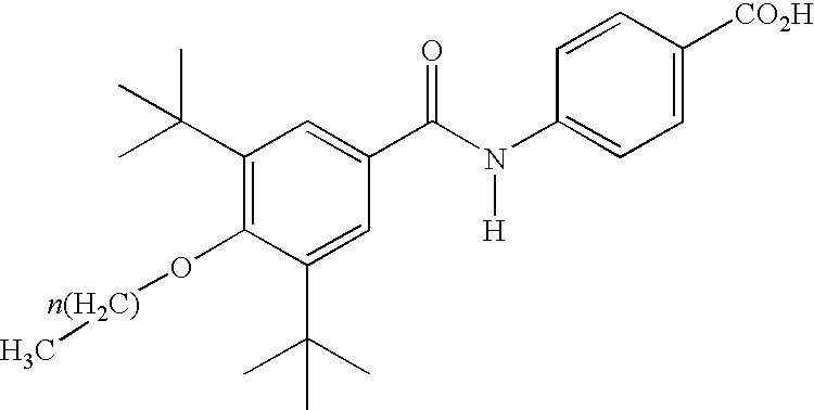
C1(C(C)(C)C)=C(O[n(H2C)]C)C(C(C)(C)C)=CC(C(=O)N(C2=CC=C([CO2H])C=C2)[H])=C1
